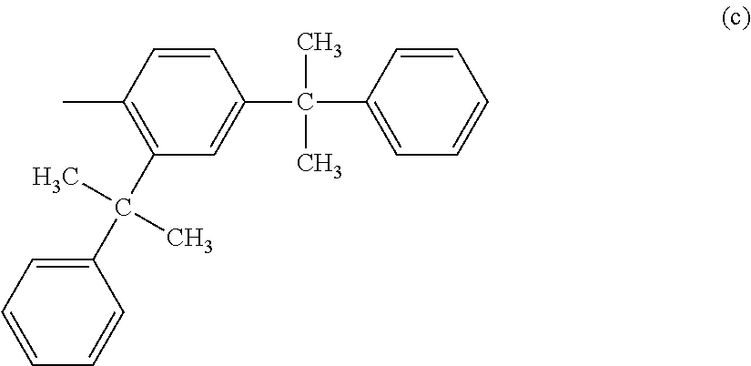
C1(C(C2=CC=CC=C2)(C)C)=C(C)C=CC(C(C2=CC=CC=C2)(C)C)=C1
